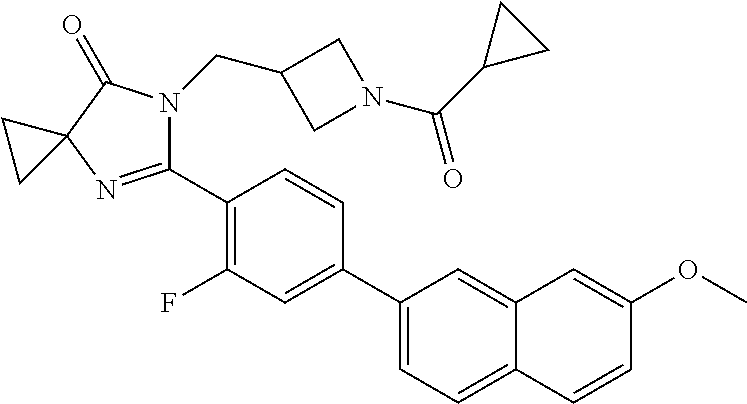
C1(C2=C(F)C=C(C3=CC=C4C(=C3)C=C(OC)C=C4)C=C2)=NC2(C(=O)N1CC1CN(C(C3CC3)=O)C1)CC2
